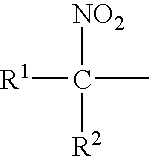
[R1]C([NO2])([R2])C
